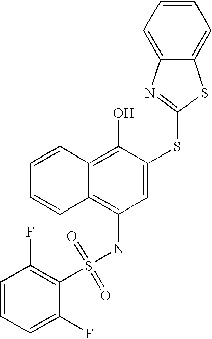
C1=CC=CC2=C(O)C(SC3=NC4=CC=CC=C4S3)=CC(NS(C3=C(F)C=CC=C3F)(=O)=O)=C12
